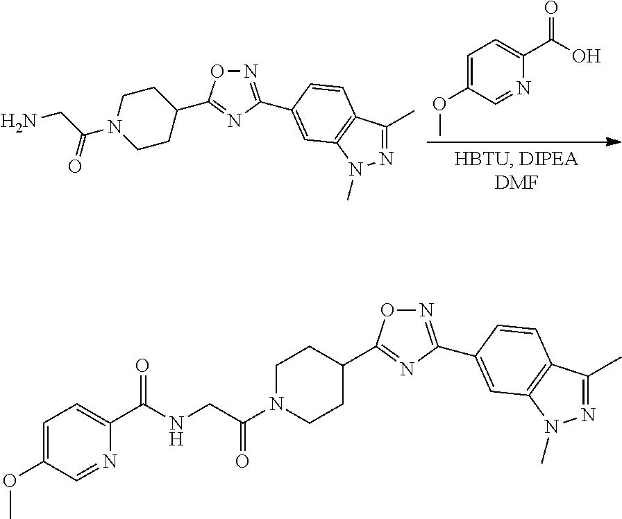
N1=C(C2=CC3=C(C(C)=NN3C)C=C2)N=C(C2CCN(C(=O)CN)CC2)O1.C1=C(OC)C=NC(C(O)=O)=C1.C1=C(OC)C=NC(C(NCC(N2CCC(C3=NC(C4=CC5=C(C(C)=NN5C)C=C4)=NO3)CC2)=O)=O)=C1
